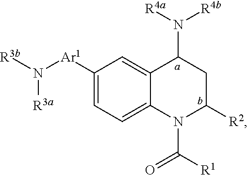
C1([Ar1]N([R3a])[R3b])=CC=C2C(=C1)C(N([R4b])[R4a])CC([R2])N2C(=O)[R1]
